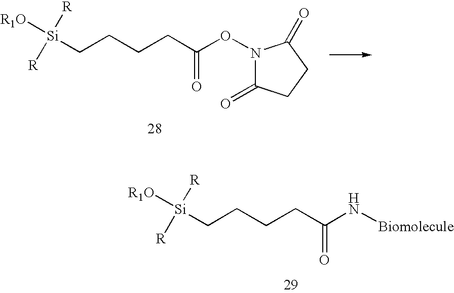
C(CCCC(N[Biomolecule])=O)[Si]([R])([R])[R1O].C(CCCC(ON1C(=O)CCC1=O)=O)[Si]([R])([R])[R1O]
